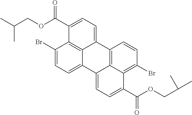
C1(Br)=CC=C2C3=C1C(C(=O)OCC(C)C)=CC=C3C1=C3C2=CC=C(C(OCC(C)C)=O)C3=C(Br)C=C1
